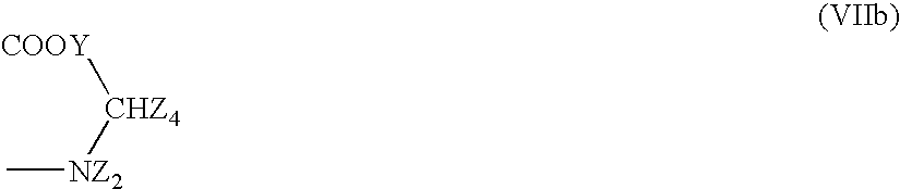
[CHZ4]([COOY])[NZ2]C
